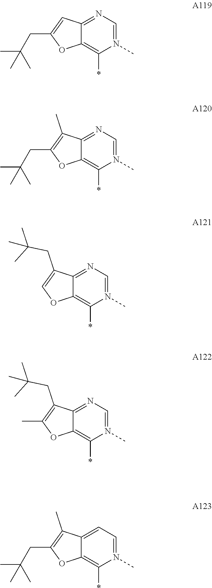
C12=NC=N(C)C(*)=C1OC(CC(C)(C)C)=C2.C12=NC=N(C)C(*)=C1OC(CC(C)(C)C)=C2C.C12=NC=N(C)C(*)=C1OC=C2CC(C)(C)C.C12=NC=N(C)C(*)=C1OC(C)=C2CC(C)(C)C.C12=CC=N(C)C(*)=C1OC(CC(C)(C)C)=C2C
